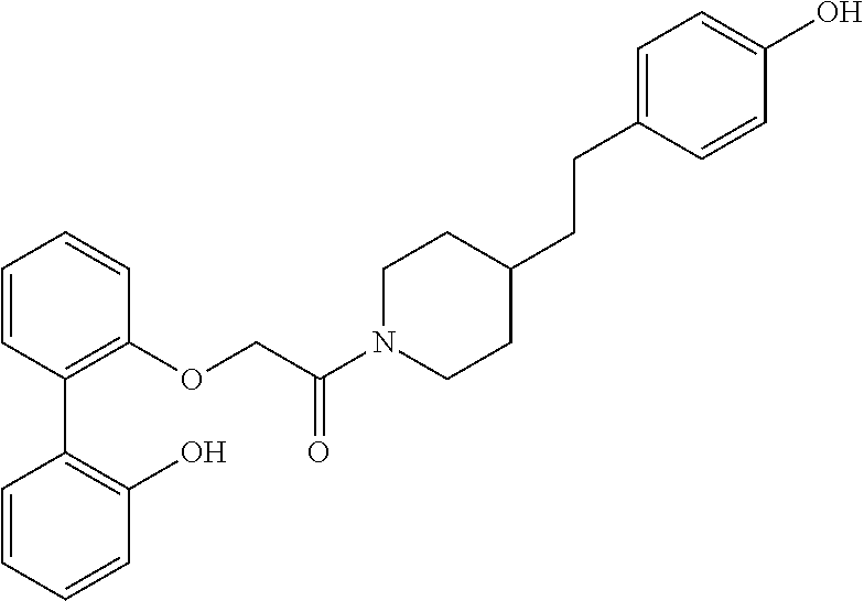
C1=CC(C2=C(O)C=CC=C2)=C(OCC(N2CCC(CCC3=CC=C(O)C=C3)CC2)=O)C=C1
